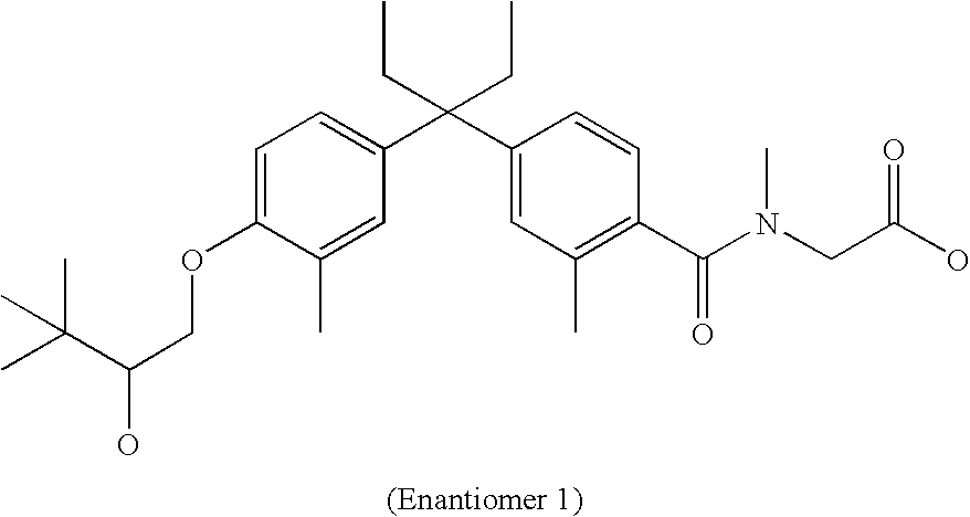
C1=C(C)C(OCC(O)C(C)(C)C)=CC=C1C(C1=CC(C)=C(C(N(C)CC(=O)O)=O)C=C1)(CC)CC
